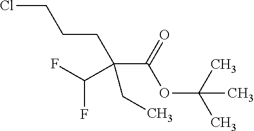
ClCCCC(C(OC(C)(C)C)=O)(CC)C(F)F
